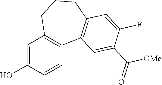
C1=C(O)C=CC2=C1CCCC1=C2C=C(C(=O)[OMe])C(F)=C1
